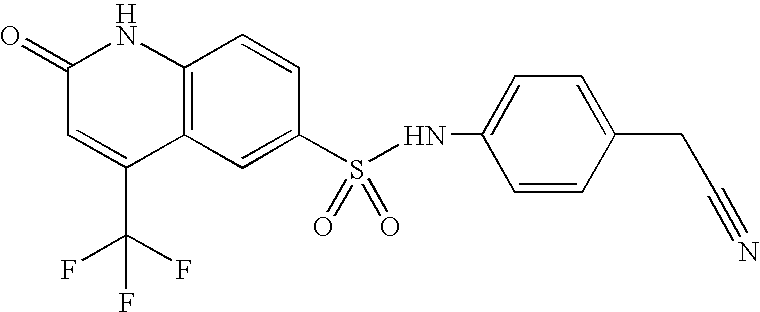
C1(S(NC2=CC=C(CC#N)C=C2)(=O)=O)=CC2=C(C=C1)NC(=O)C=C2C(F)(F)F
